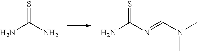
NC(N)=S.NC(N=CN(C)C)=S
